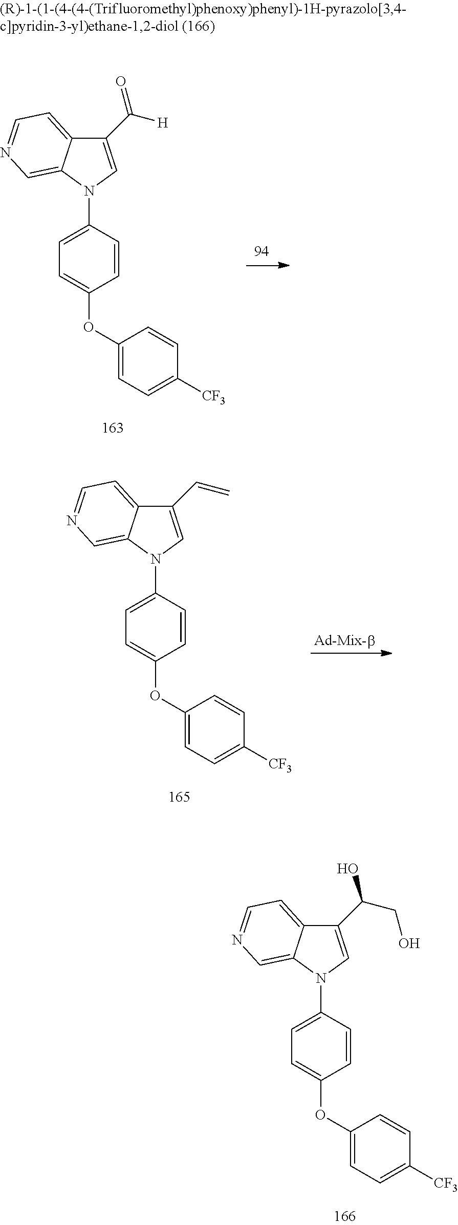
C1=CC(OC2=CC=C([CF3])C=C2)=CC=C1N1C2=CN=CC=C2C(C(CO)O)=C1.C1=CC(OC2=CC=C([CF3])C=C2)=CC=C1N1C2=CN=CC=C2C(C([H])=O)=C1.C1=CC(OC2=CC=C([CF3])C=C2)=CC=C1N1C2=CN=CC=C2C(C=C)=C1
